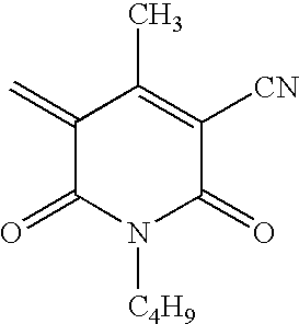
C1(=C)C(=O)N([C4H9])C(=O)C([CN])=C1C
